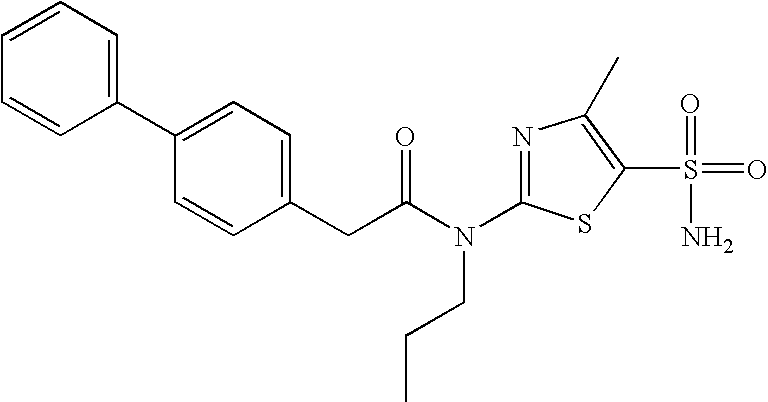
C1=CC=C(C2=CC=C(CC(N(C3=NC(C)=C(S(N)(=O)=O)S3)CCC)=O)C=C2)C=C1
